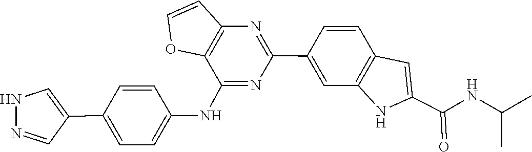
C1=CC2=C(C=C1C1=NC3=C(C(NC4=CC=C(C5=CNN=C5)C=C4)=N1)OC=C3)NC(C(=O)NC(C)C)=C2
